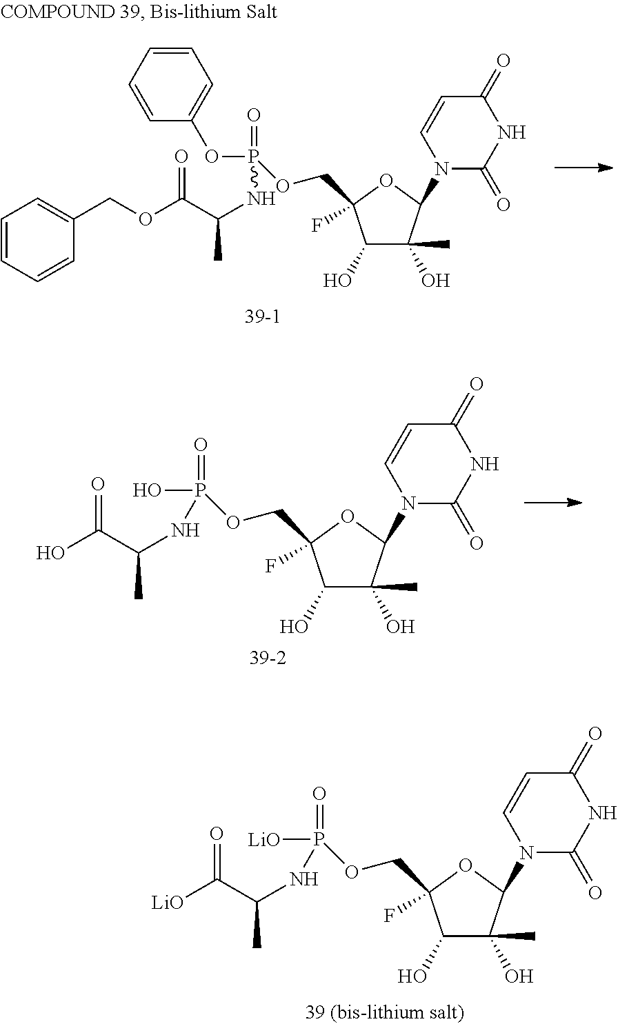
C1(O)C(O)(C)C(N2C(=O)NC(=O)C=C2)OC1(F)COP(O)(=O)NC(C)C(O)=O.C1(O)C(O)(C)C(N2C(=O)NC(=O)C=C2)OC1(F)COP([LiO])(=O)NC(C)C([LiO])=O.C1(O)C(O)(C)C(N2C(=O)NC(=O)C=C2)OC1(F)COP(OC1=CC=CC=C1)(=O)NC(C)C(OCC1=CC=CC=C1)=O
